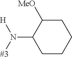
C1CCCC([MeO])C1N([#3])[H]
